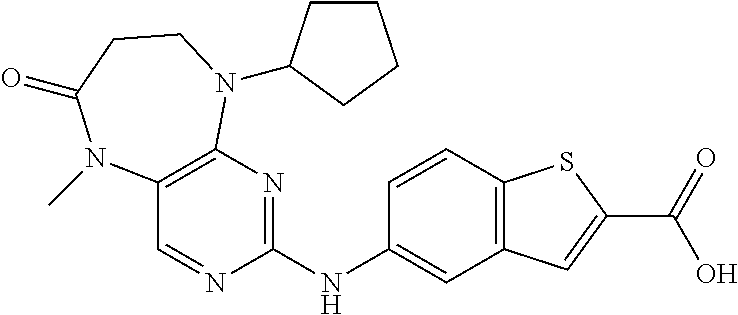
C12=C(C=C(NC3=NC4=C(C=N3)N(C)C(=O)CCN4C3CCCC3)C=C1)C=C(C(=O)O)S2
